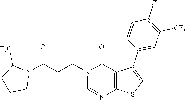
C1=NC2=C(C(C3=CC([CF3])=C(Cl)C=C3)=CS2)C(=O)N1CCC(N1C([F3C])CCC1)=O
